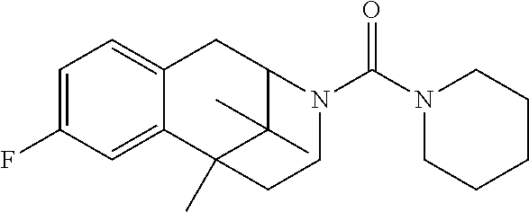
C1(F)=CC=C2C(=C1)C1(C)C(C)(C)C(C2)N(C(N2CCCCC2)=O)CC1
